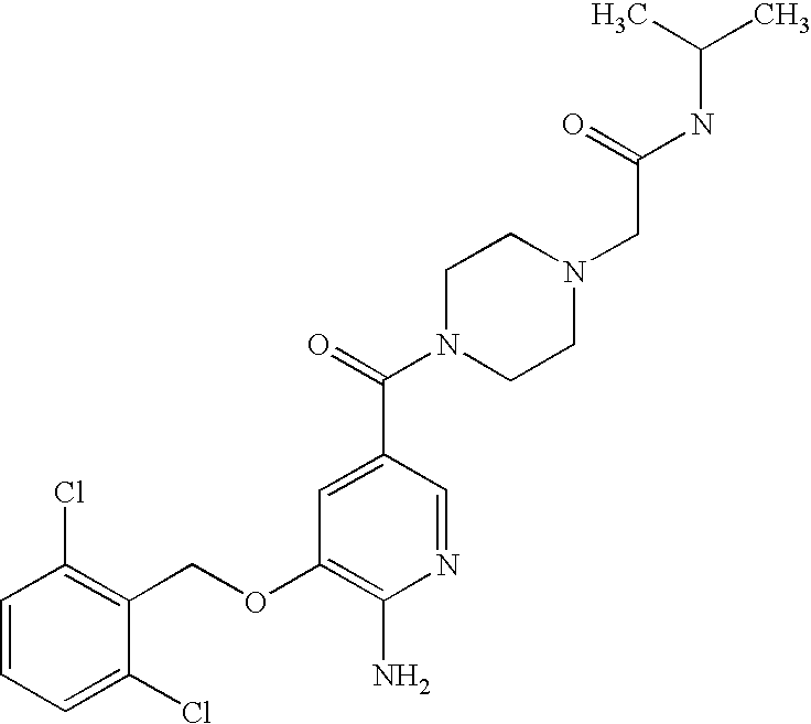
C1=CC=C(Cl)C(COC2=C(N)N=CC(C(=O)N3CCN(CC(NC(C)C)=O)CC3)=C2)=C1Cl
